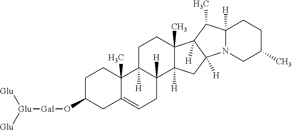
C1C(O[Gal][Glu]([Glu])[Glu])CC2=CCC3([H])C([H])(C2(C)C1)CCC1(C)C3([H])CC2([H])C1([H])C(C)C1([H])N2CC(C)CC1
